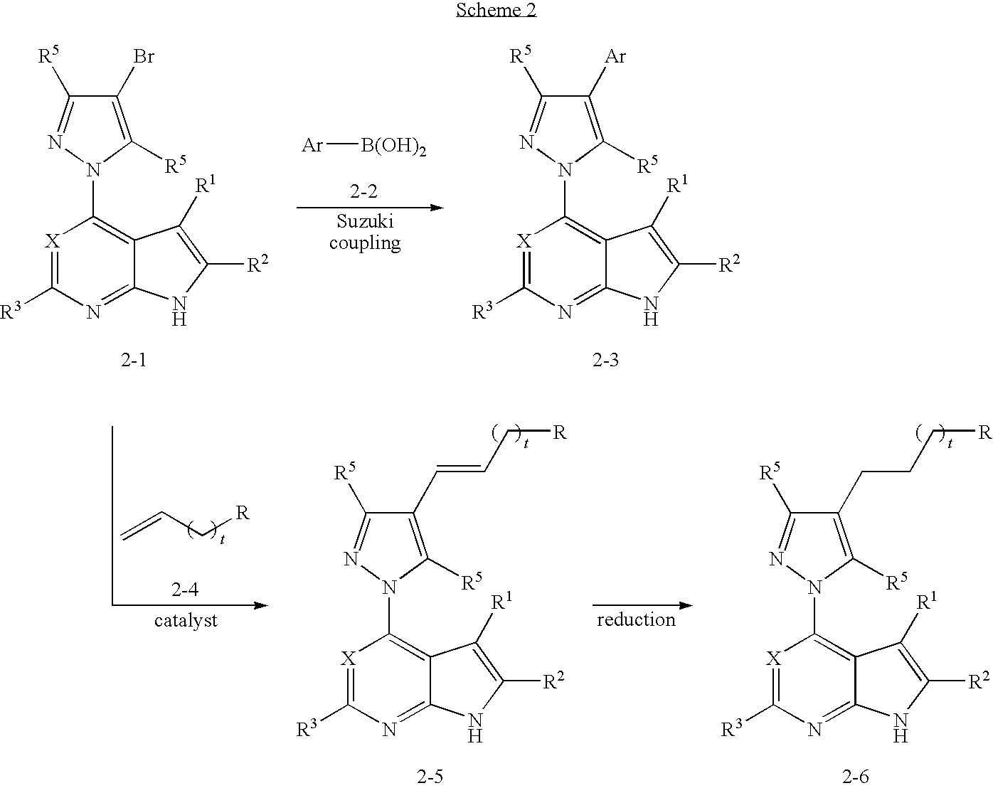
[X]1=C([R3])N=C2C(=C1N1C([R5])=C(Br)C([R5])=N1)C([R1])=C([R2])N2.[X]1=C([R3])N=C2C(=C1N1C([R5])=C([Ar])C([R5])=N1)C([R1])=C([R2])N2.[Ar][B(OH)2].C=CC[R].[X]1=C([R3])N=C2C(=C1N1C([R5])=C(C=CC[R])C([R5])=N1)C([R1])=C([R2])N2.[X]1=C([R3])N=C2C(=C1N1C([R5])=C(CCC[R])C([R5])=N1)C([R1])=C([R2])N2
